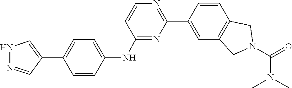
CN(C(N1CC2=C(C1)C=C(C1=NC=CC(NC3=CC=C(C4=CNN=C4)C=C3)=N1)C=C2)=O)C
